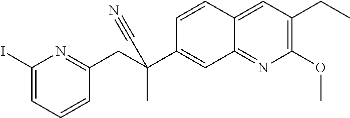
C1=CC2=CC(CC)=C(OC)N=C2C=C1C(CC1=NC(I)=CC=C1)(C)C#N
